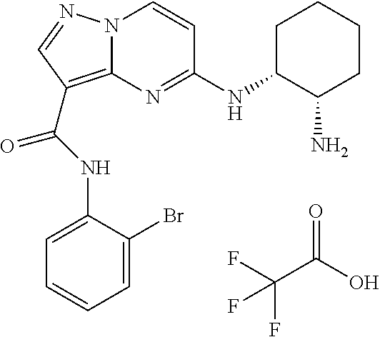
FC(C(O)=O)(F)F.N(C(=O)C1=C2N(N=C1)C=CC(NC1C(N)CCCC1)=N2)C1=CC=CC=C1Br
